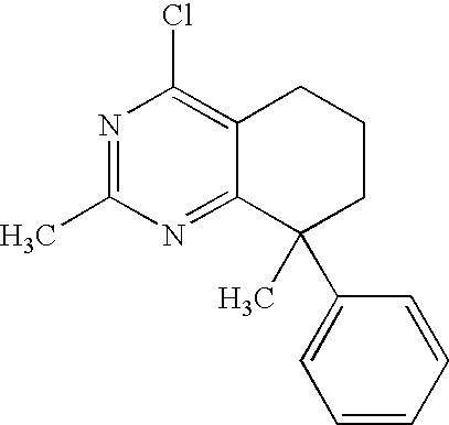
N1=C(C)N=C2C(=C1Cl)CCCC2(C)C1=CC=CC=C1
